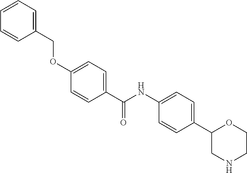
C1(NC(C2=CC=C(OCC3=CC=CC=C3)C=C2)=O)=CC=C(C2CNCCO2)C=C1
